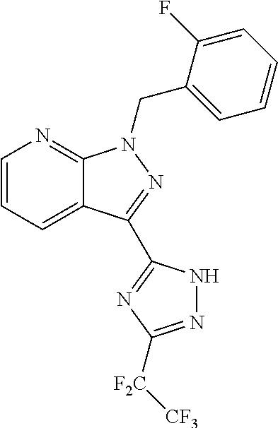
C1=CC=C2C(=N1)N(CC1=CC=CC=C1F)N=C2C1=NC([F2C][CF3])=NN1
